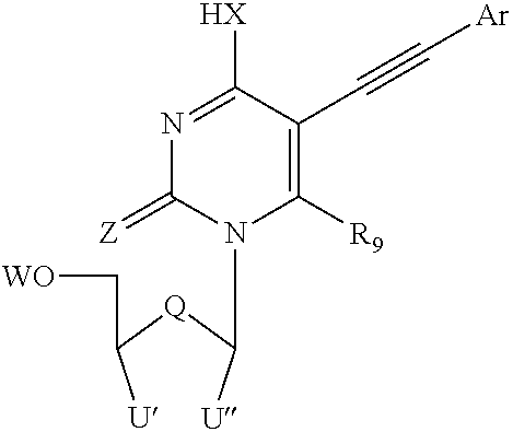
N1=C([HX])C(C#C[Ar])=C([R9])N(C([U])[Q]C([U])C[WO])C1=[Z]
